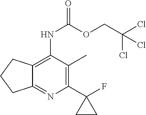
O(CC(Cl)(Cl)Cl)C(NC1=C2C(=NC(C3(F)CC3)=C1C)CCC2)=O
